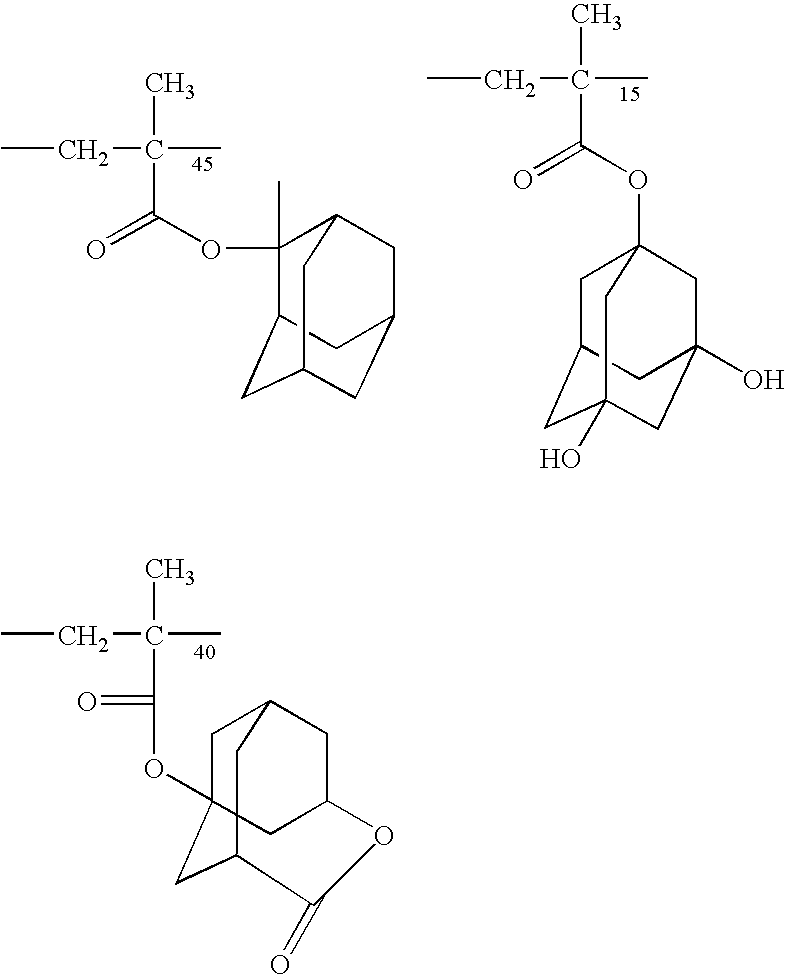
CCC(C)(C)C(OC12CC3CC(O)(CC(O)(C1)C3)C2)=O.CCC(C)(C)C(OC1(C)C2CC3CC(CC1C3)C2)=O.CCC(C)(C)C(OC12CC3CC(C1)OC(=O)C(C2)C3)=O
